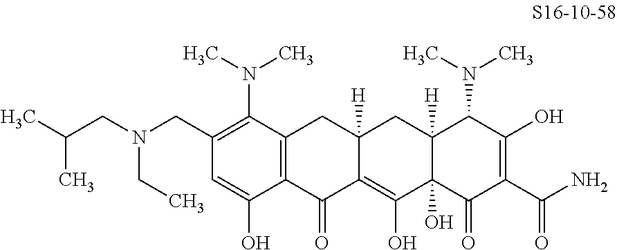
C1(CN(CC(C)C)CC)=C(N(C)C)C2=C(C(O)=C1)C(=O)C1=C(O)C3(O)C([H])(CC1([H])C2)C(N(C)C)C(O)=C(C(N)=O)C3=O
